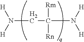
C(C([Rn])(N([H])[H])[Rm])N([H])[H]
